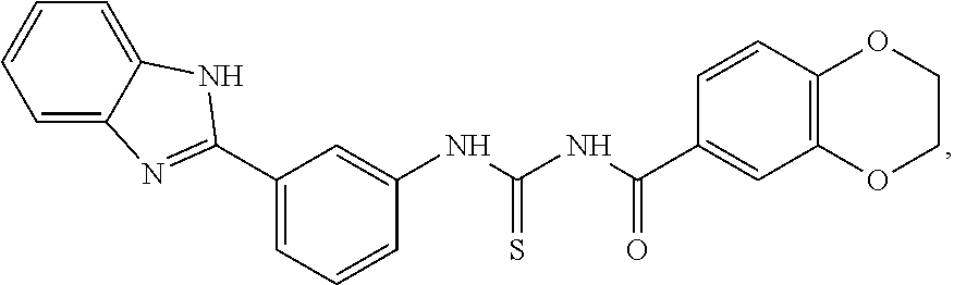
C1(C2=NC3=CC=CC=C3N2)=CC=CC(NC(NC(=O)C2=CC3=C(C=C2)OCCO3)=S)=C1
